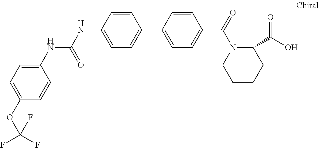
C1=C(OC(F)(F)F)C=CC(NC(NC2=CC=C(C3=CC=C(C(=O)N4CCCCC4C(O)=O)C=C3)C=C2)=O)=C1
